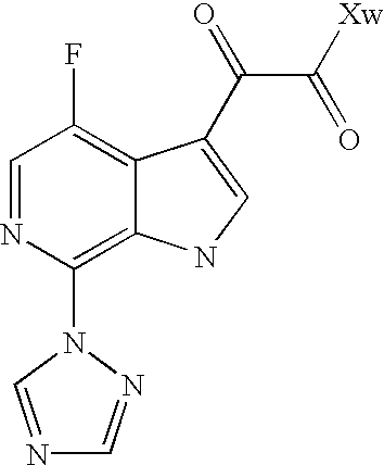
C1=NC(N2C=NC=N2)=C2C(=C1F)C(C(=O)C([Xw])=O)=CN2
